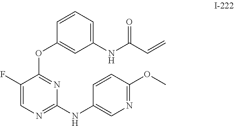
C1=C(F)C(OC2=CC(NC(C=C)=O)=CC=C2)=NC(NC2=CN=C(OC)C=C2)=N1
